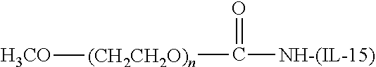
[NH-(IL-15)]C(=O)[(CH2CH2O)n][H3CO]
